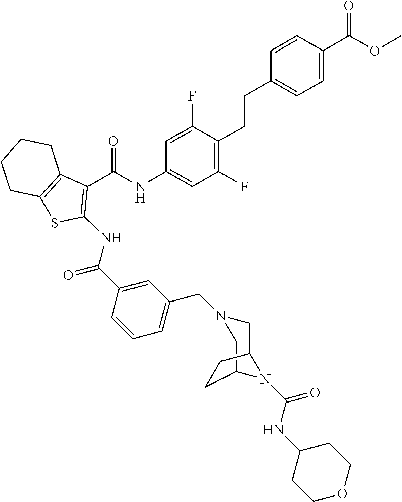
C1(F)=C(CCC2=CC=C(C(OC)=O)C=C2)C(F)=CC(NC(C2=C(NC(C3=CC(CN4CC5N(C(NC6CCOCC6)=O)C(C4)CC5)=CC=C3)=O)SC3=C2CCCC3)=O)=C1
